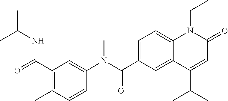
C1(N(C(C2=CC=C3C(=C2)C(C(C)C)=CC(=O)N3CC)=O)C)=CC(C(NC(C)C)=O)=C(C)C=C1
